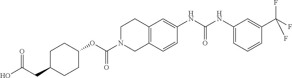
C1C(CC(O)=O)CCC(OC(N2CC3=C(CC2)C=C(NC(NC2=CC=CC(C(F)(F)F)=C2)=O)C=C3)=O)C1
